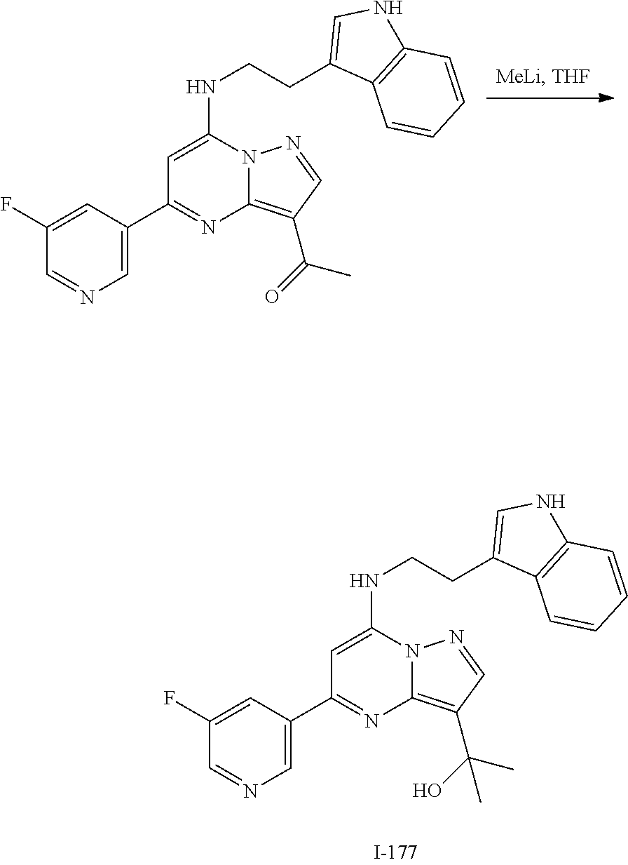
C1=C(C2=NC3=C(C(C)=O)C=NN3C(NCCC3=CNC4=C3C=CC=C4)=C2)C=C(F)C=N1.C1=C(C2=NC3=C(C(C)(O)C)C=NN3C(NCCC3=CNC4=C3C=CC=C4)=C2)C=C(F)C=N1
